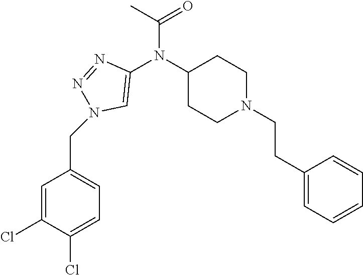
C1(N(C2=CN(CC3=CC=C(Cl)C(Cl)=C3)N=N2)C(C)=O)CCN(CCC2=CC=CC=C2)CC1
